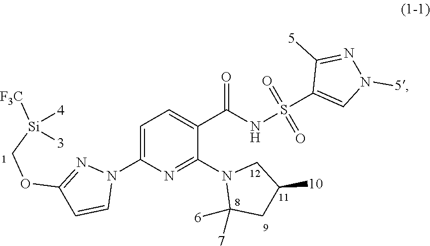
C1=C(N2N=C(OC[Si]([F3C])([4])[3])C=C2)N=C(N2C([7])([6])CC([10])C2)C(C(NS(C2=CN([5])N=C2[5])(=O)=O)=O)=C1
